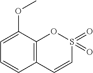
C1=CC2=C(C(OC)=C1)OS(=O)(=O)C=C2
